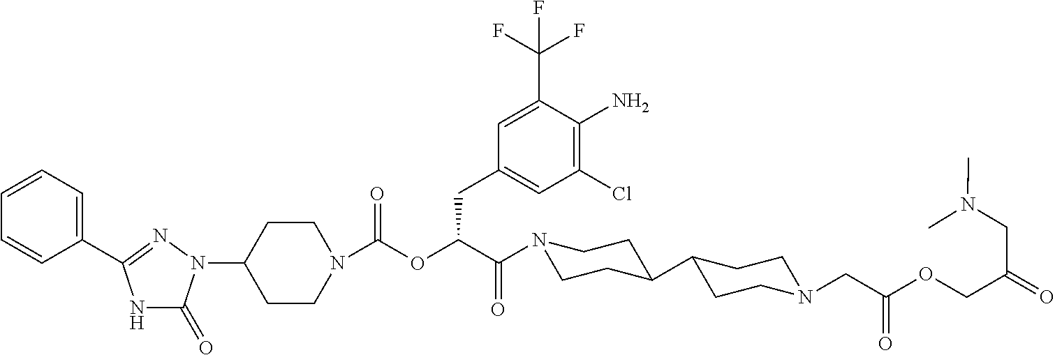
C1(N2C(=O)NC(C3=CC=CC=C3)=N2)CCN(C(OC(C(=O)N2CCC(C3CCN(CC(OCC(CN(C)C)=O)=O)CC3)CC2)CC2=CC(Cl)=C(N)C(C(F)(F)F)=C2)=O)CC1
